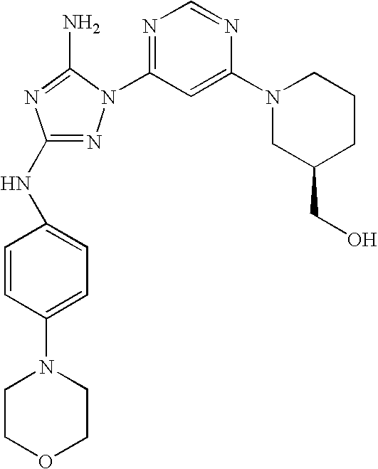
N1=C(NC2=CC=C(N3CCOCC3)C=C2)N=C(N)N1C1=NC=NC(N2CC(CO)CCC2)=C1
